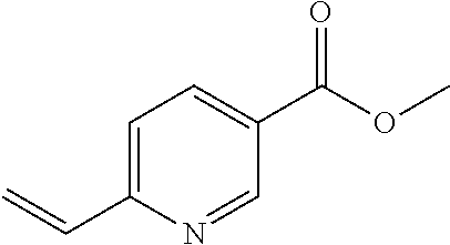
C1=C(C(OC)=O)C=NC(C=C)=C1
